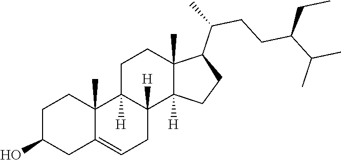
C1(O)CC2=CCC3([H])C([H])(C2(C)CC1)CCC1(C)C3([H])CCC1C(C)CCC(C(C)C)CC
